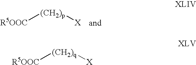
[R5OOC][(CH2)p][X].[R5OOC][(CH2)q][X]
